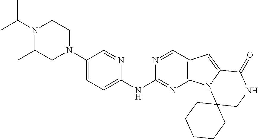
C1(N2CCN(C(C)C)C(C)C2)=CC=C(NC2=NC3=C(C=N2)C=C2N3C3(CNC2=O)CCCCC3)N=C1
